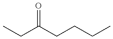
CCC(CCCC)=O
